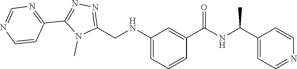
C(C1=CC=NC=C1)(NC(C1=CC(NCC2=NN=C(C3=NC=NC=C3)N2C)=CC=C1)=O)C
